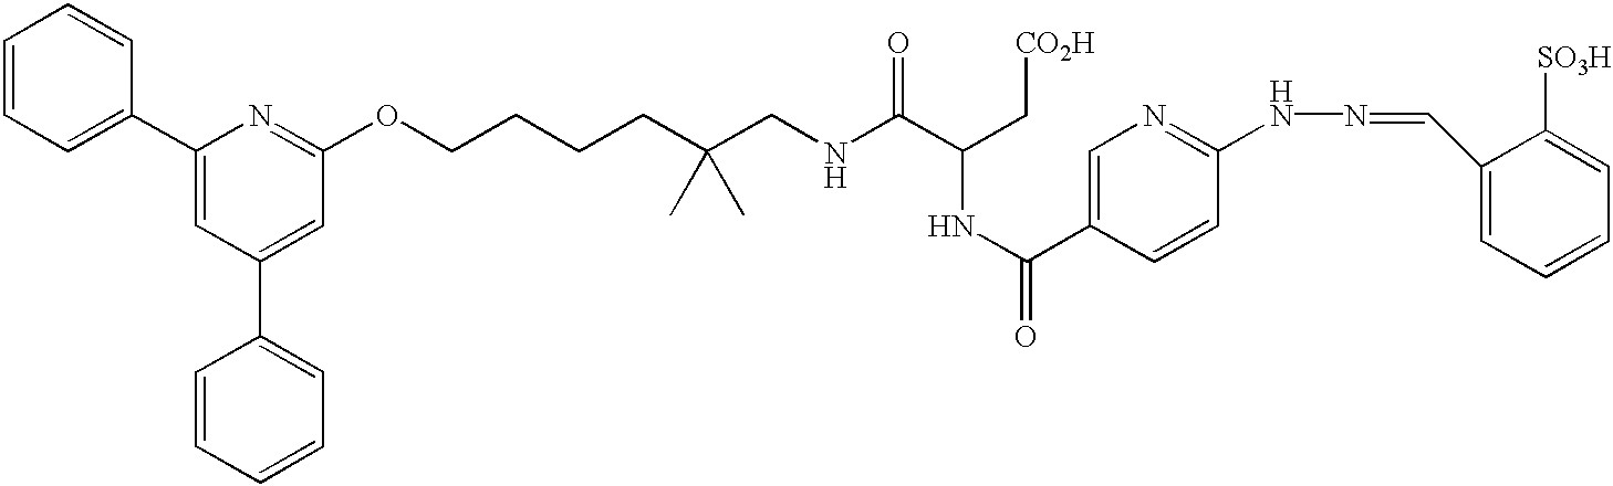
C1=CC=C(C2=CC(C3=CC=CC=C3)=CC(OCCCCC(CNC(C(C[CO2H])NC(=O)C3=CN=C(NN=CC4=CC=CC=C4[SO3H])C=C3)=O)(C)C)=N2)C=C1
